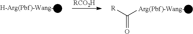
[H-Arg(Pbf)-Wang-].[R]C([Arg(Pbf)-Wang-])=O.[RCO2H]
